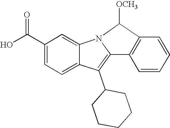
C1(C(O)=O)=CC=C2C(=C1)N1C([OCH3])C3=C(C1=C2C1CCCCC1)C=CC=C3
